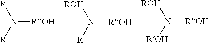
N([R-OH])([R])[R].N([R-OH])([R])[ROH].N([R-OH])([ROH])[ROH]
